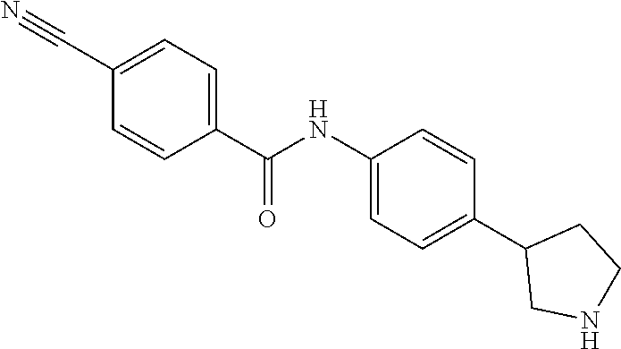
C1(NC(=O)C2=CC=C(C#N)C=C2)=CC=C(C2CNCC2)C=C1
